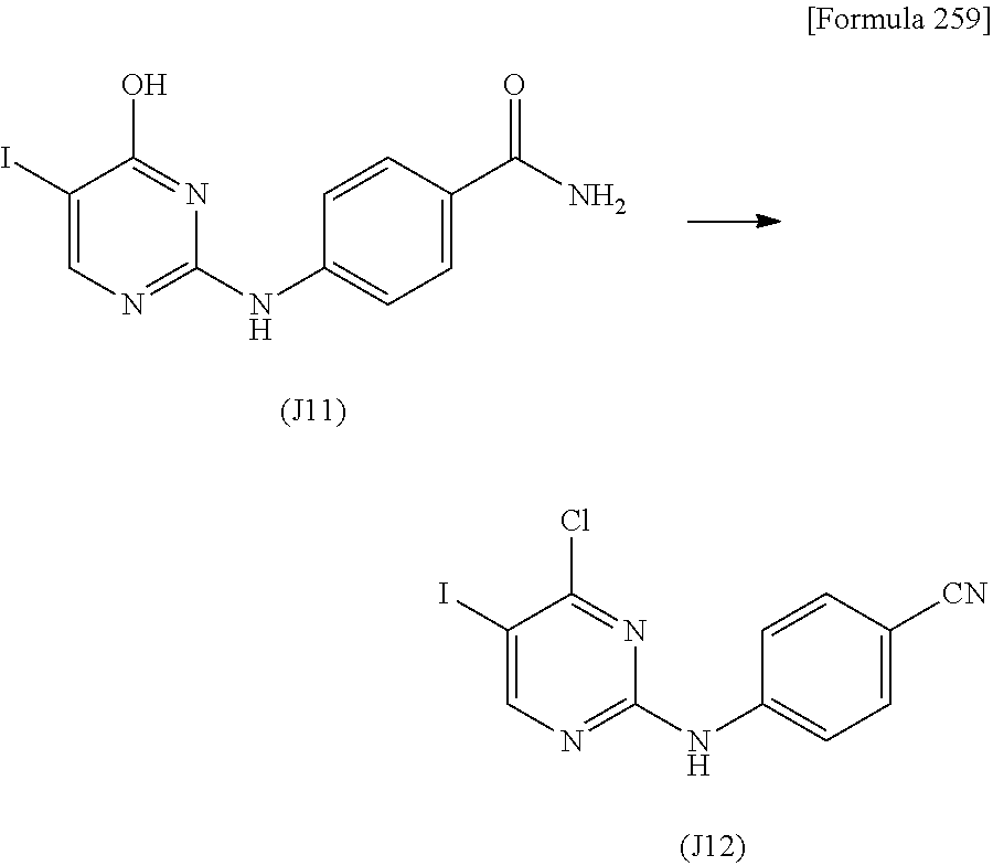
IC1=CN=C(NC2=CC=C([CN])C=C2)N=C1Cl.IC1=CN=C(NC2=CC=C(C(N)=O)C=C2)N=C1O
